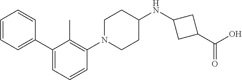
C1=CC=CC(C2=CC=CC(N3CCC(NC4CC(C(O)=O)C4)CC3)=C2C)=C1
